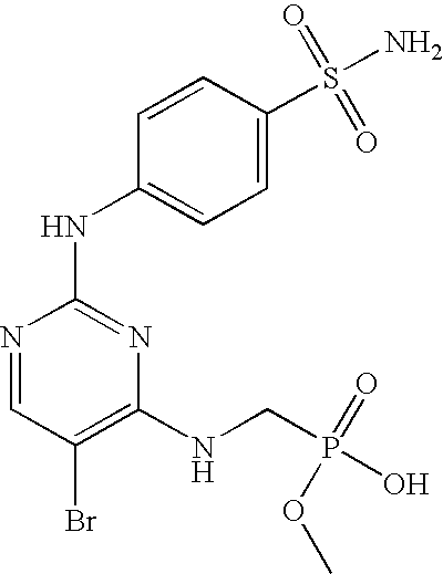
N1=CC(Br)=C(NCP(=O)(OC)O)N=C1NC1=CC=C(S(=O)(=O)N)C=C1
